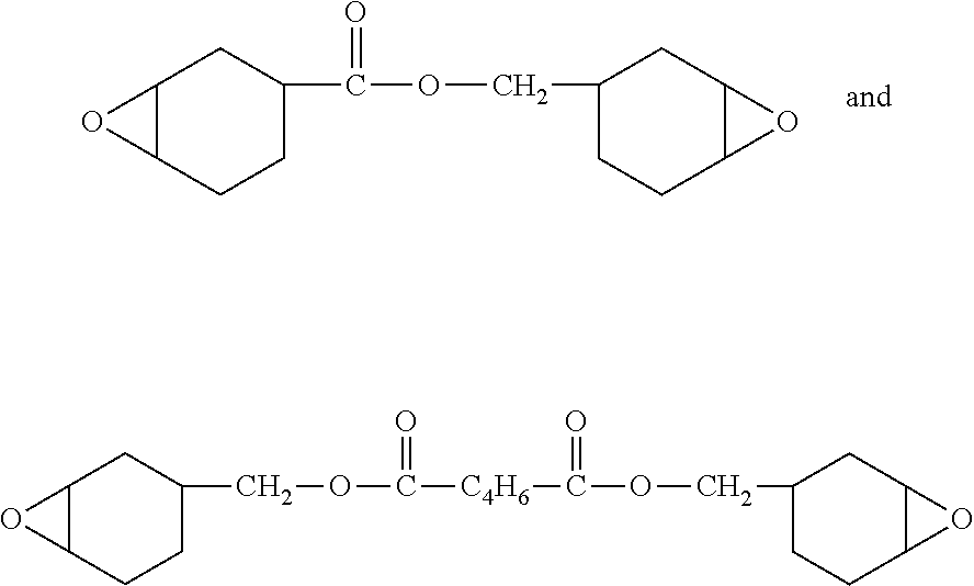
C12C(CCC(C(=O)OCC3CCC4C(C3)O4)C1)O2.C12C(CCC(COC(=O)[C4H6]C(=O)OCC3CCC4C(C3)O4)C1)O2
